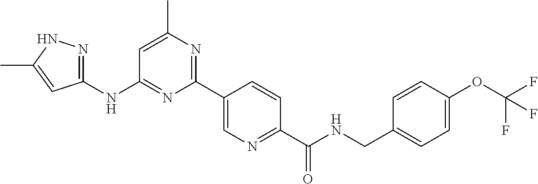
C1(C2=CN=C(C(NCC3=CC=C(OC(F)(F)F)C=C3)=O)C=C2)=NC(C)=CC(NC2=NNC(C)=C2)=N1
